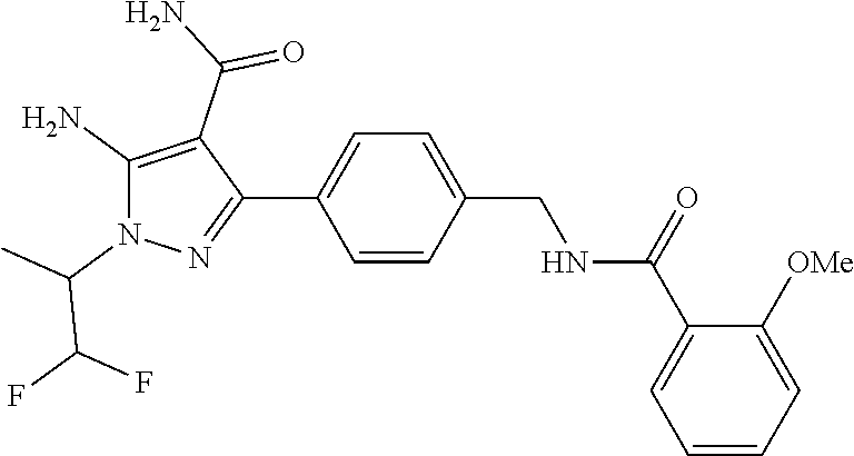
C1=CC(C2=NN(C(C(F)F)C)C(N)=C2C(N)=O)=CC=C1CNC(C1=CC=CC=C1[OMe])=O
